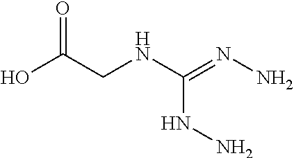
OC(CNC(=NN)NN)=O
